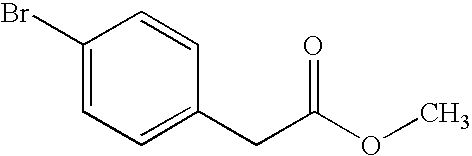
C1(Br)=CC=C(CC(OC)=O)C=C1
